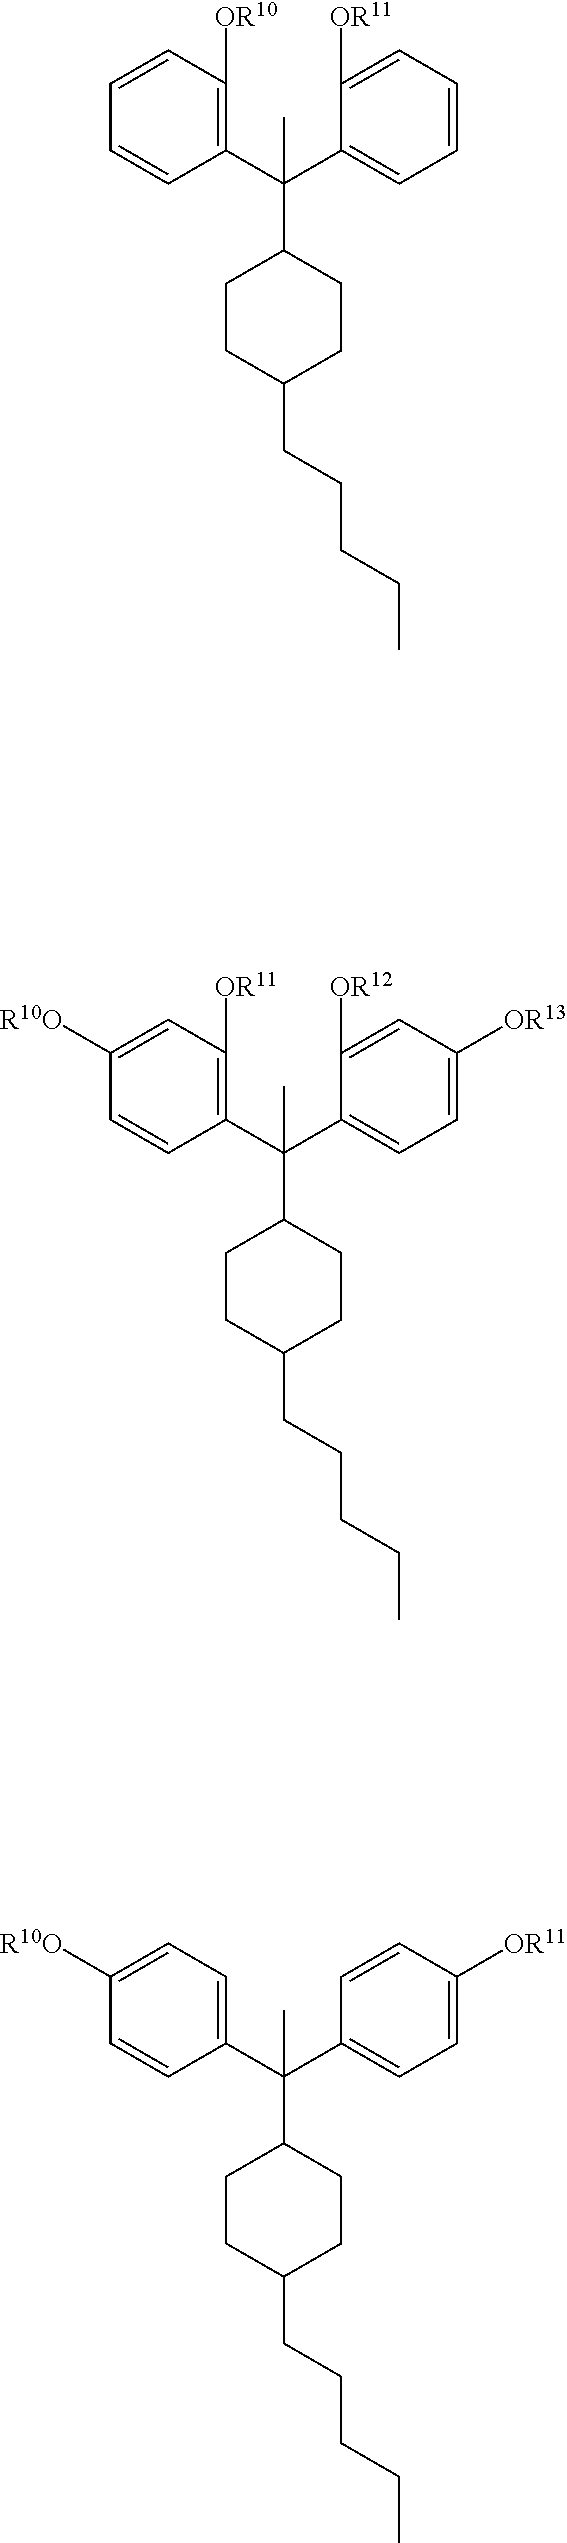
C1(C(C2=CC=C([R10O])C=C2)(C)C2CCC(CCCCC)CC2)=CC=C([OR11])C=C1.C1(C(C2=C([OR10])C=CC=C2)(C)C2CCC(CCCCC)CC2)=CC=CC=C1[OR11].C1=C(C(C2=C([OR11])C=C([R10O])C=C2)(C)C2CCC(CCCCC)CC2)C([OR12])=CC([OR13])=C1
